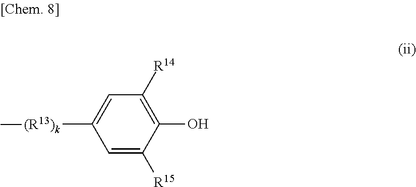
C1([(R13)k]C)=CC([R14])=C(O)C([R15])=C1
